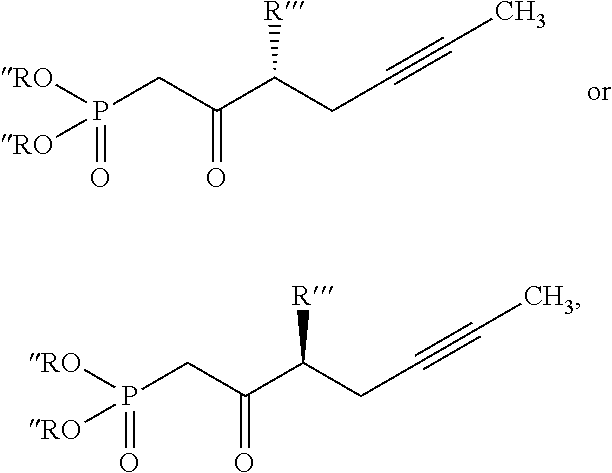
[RO]P(CC(C(CC#CC)[R])=O)([RO])=O.[RO]P(CC(C(CC#CC)[R])=O)([RO])=O
